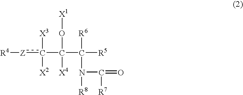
[R4][Z]c(C(C([R5])([R6])N([R8])C(=O)[R7])(O[X1])[X4])([X3])[X2]
